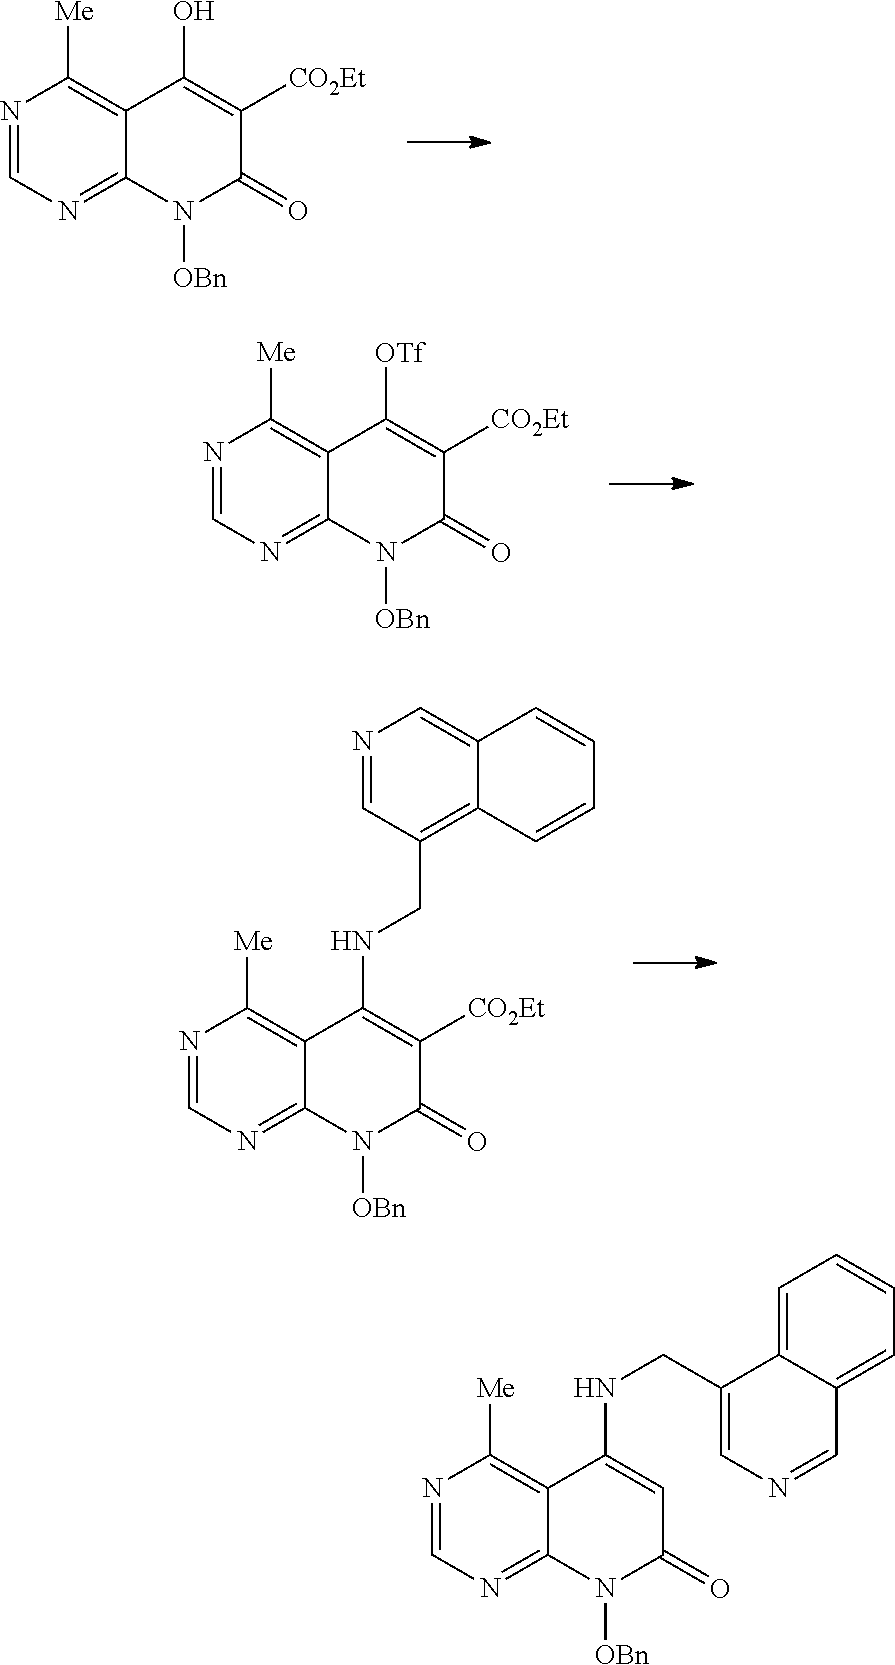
N1=CN=C2C(=C1[Me])C(O)=C([CO2Et])C(=O)N2[OBn].N1=CN=C2C(=C1[Me])C([OTf])=C([CO2Et])C(=O)N2[OBn].N1=CN=C2C(=C1[Me])C(NCC1=C3C(=CN=C1)C=CC=C3)=C([CO2Et])C(=O)N2[OBn].N1=CN=C2C(=C1[Me])C(NCC1=CN=CC3=CC=CC=C13)=CC(=O)N2[OBn]
